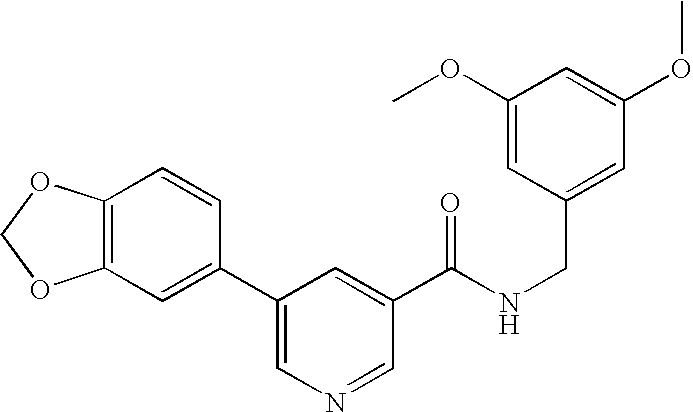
C12=C(C=C(C3=CN=CC(C(NCC4=CC(OC)=CC(OC)=C4)=O)=C3)C=C1)OCO2
